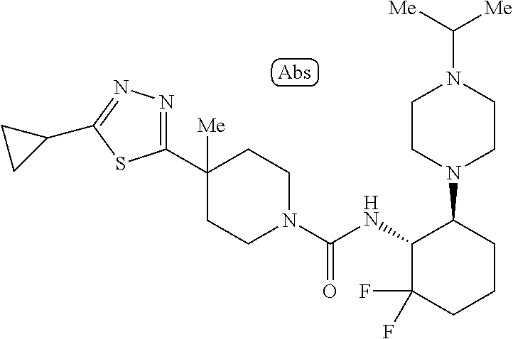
C1(C2([Me])CCN(C(NC3C(F)(F)CCCC3N3CCN(C([Me])[Me])CC3)=O)CC2)=NN=C(C2CC2)S1
